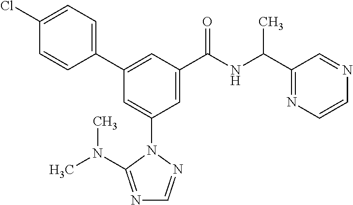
C1(C2=CC(C(NC(C3=NC=CN=C3)C)=O)=CC(N3N=CN=C3N(C)C)=C2)=CC=C(Cl)C=C1
